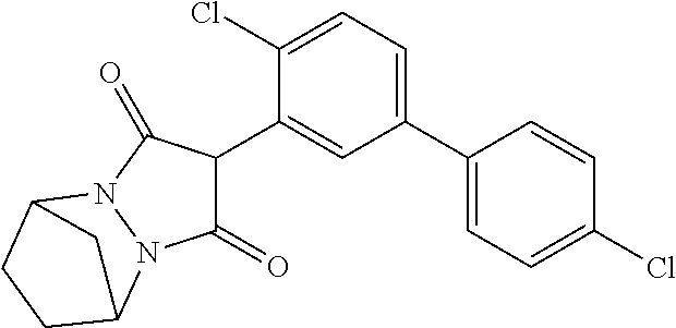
C1(=O)C(C2=CC(C3=CC=C(Cl)C=C3)=CC=C2Cl)C(=O)N2N1C1CCC2C1
